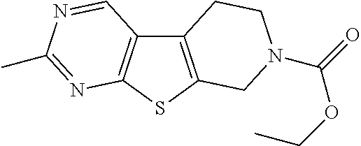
C12=C(SC3=C1C=NC(C)=N3)CN(C(=O)OCC)CC2
